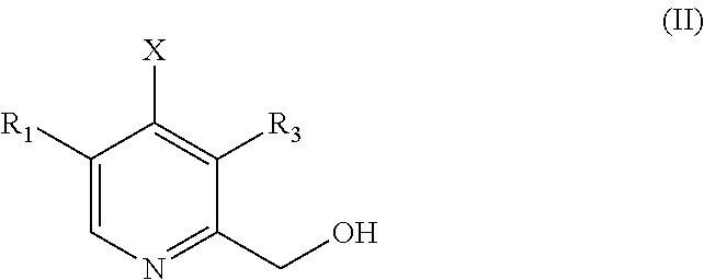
C1([R1])=CN=C(CO)C([R3])=C1[X]
